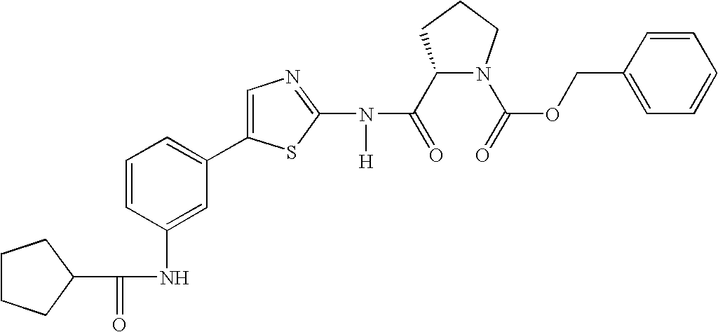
C1(C(=O)N(C2=NC=C(C3=CC=CC(NC(=O)C4CCCC4)=C3)S2)[H])N(C(=O)OCC2=CC=CC=C2)CCC1
